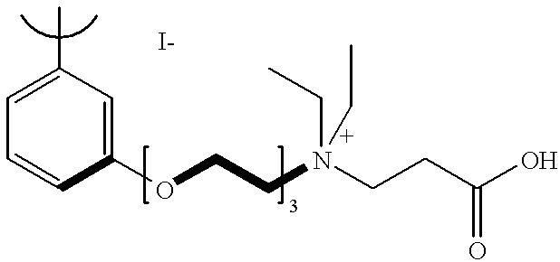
C1=C(C)C=C(OCCN(CCC(=O)O)(CC)CC)C=C1
